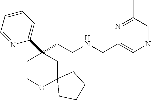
C(CNCC1=CN=CC(C)=N1)C1(C2=CC=CC=N2)CCOC2(C1)CCCC2
